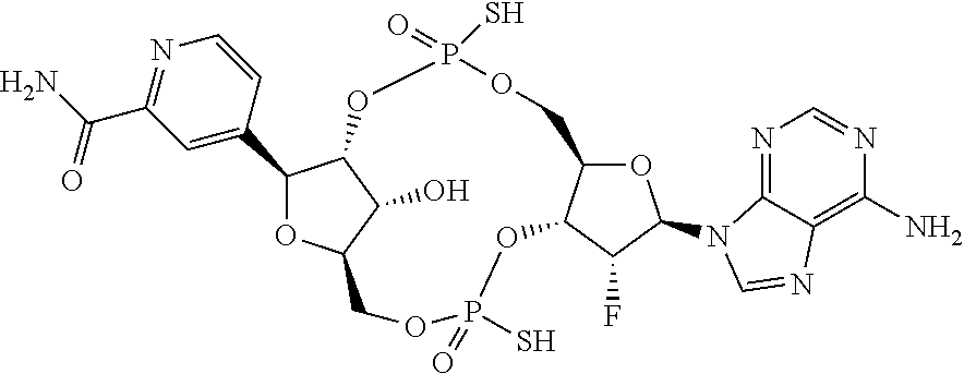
C1(C2=CC(C(N)=O)=NC=C2)OC2C(O)C1OP(=O)(S)OCC1OC(N3C4=NC=NC(N)=C4N=C3)C(F)C1OP(=O)(S)OC2
